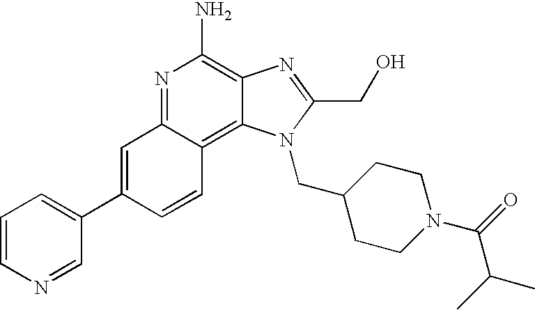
C1=CN=CC(C2=CC3=NC(N)=C4C(=C3C=C2)N(CC2CCN(C(=O)C(C)C)CC2)C(CO)=N4)=C1
